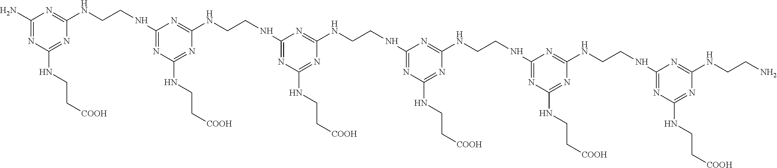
C1(N)=NC(NCC[COOH])=NC(NCCNC2=NC(NCC[COOH])=NC(NCCNC3=NC(NCC[COOH])=NC(NCCNC4=NC(NCC[COOH])=NC(NCCNC5=NC(NCC[COOH])=NC(NCCNC6=NC(NCC[COOH])=NC(NCCN)=N6)=N5)=N4)=N3)=N2)=N1
